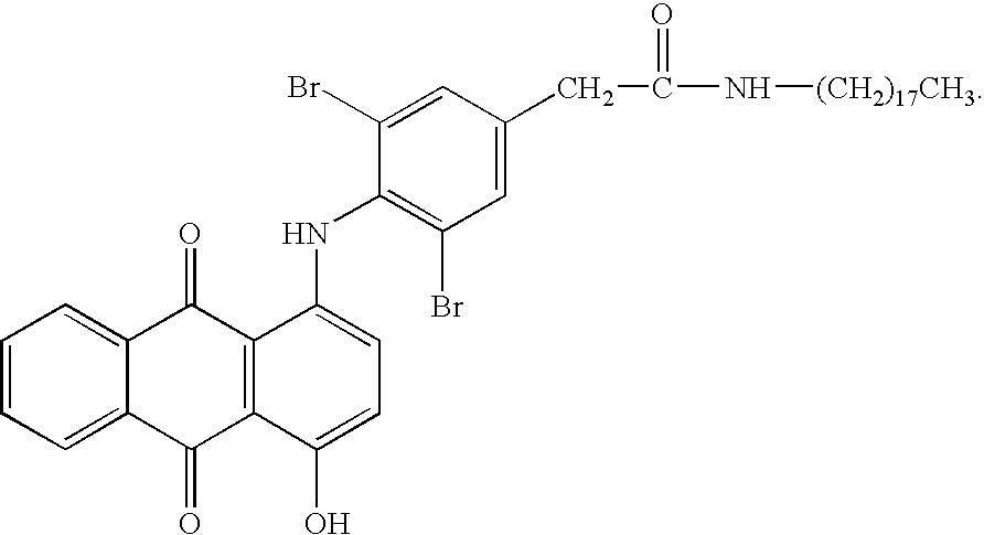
C1=CC=C2C(=C1)C(=O)C1=C(C2=O)C(O)=CC=C1NC1=C(Br)C=C(CC(N[(CH2)17CH3])=O)C=C1Br
